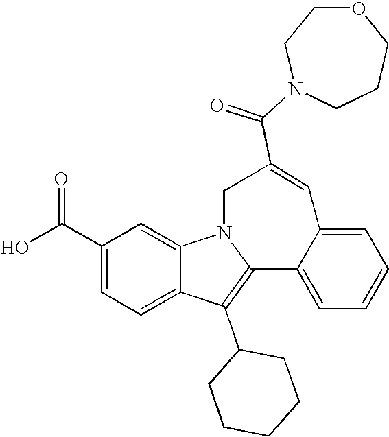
C1(C(O)=O)=CC=C2C(=C1)N1C(=C2C2CCCCC2)C2=CC=CC=C2C=C(C(N2CCCOCC2)=O)C1
